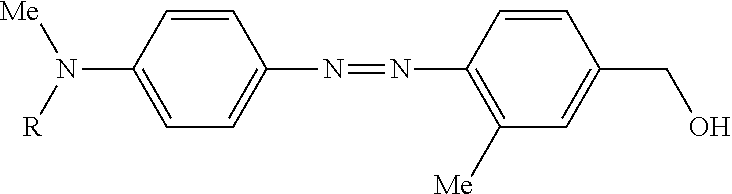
C1=CC(N([R])[Me])=CC=C1N=NC1=C([Me])C=C(CO)C=C1
